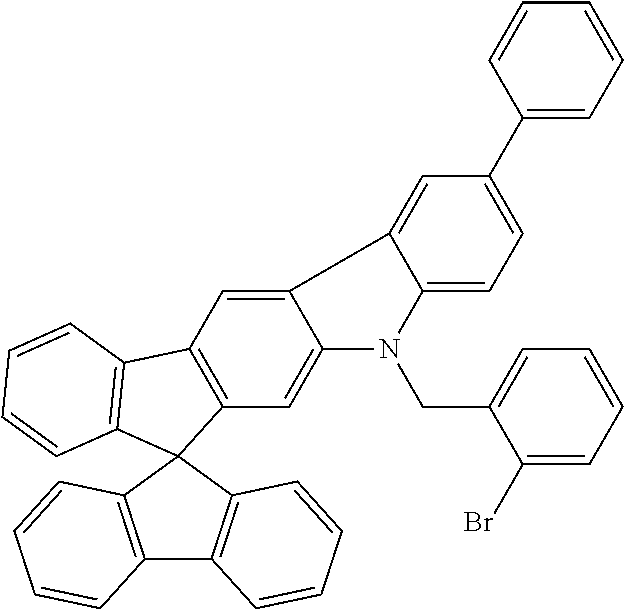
C12=CC3=C(C=C1N(CC1=CC=CC=C1Br)C1=CC=C(C4=CC=CC=C4)C=C21)C1(C2=C3C=CC=C2)C2=C(C3=C1C=CC=C3)C=CC=C2
